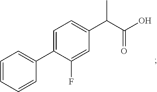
C1=C(C2=CC=CC=C2)C(F)=CC(C(C(O)=O)C)=C1
